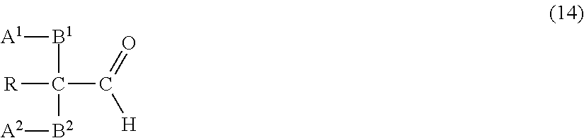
C(C([B1][A1])([B2][A2])[R])(=O)[H]
